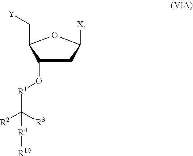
[R10][R4]C([R1]OC1C(C[Y])OC([X])C1)([R2])[R3]
